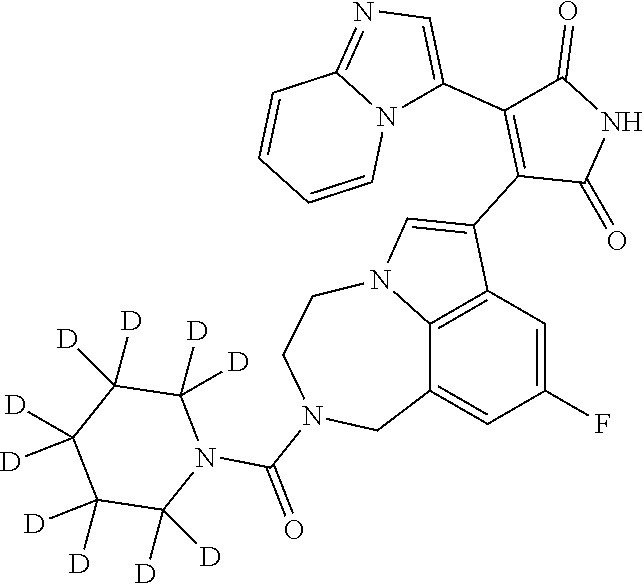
C1(C2=CN=C3N2C=CC=C3)=C(C2=CN3C4=C2C=C(F)C=C4CN(C(=O)N2C([D])([D])C([D])([D])C([D])([D])C([D])([D])C2([D])[D])CC3)C(=O)NC1=O
